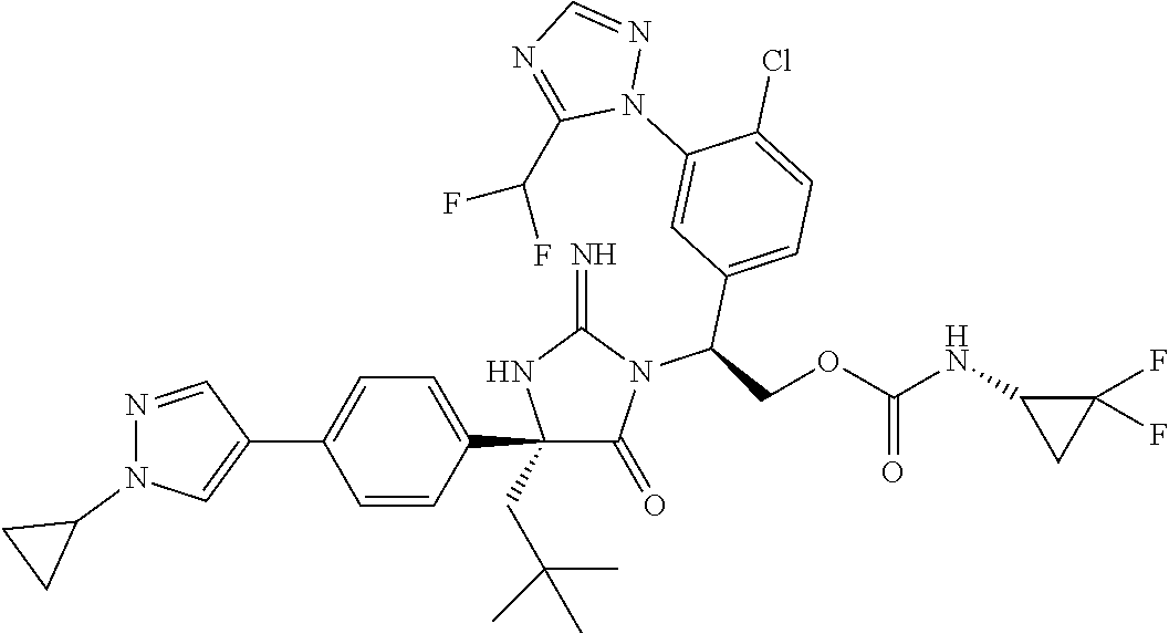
C1(C2=CC=C(C3=CN(C4CC4)N=C3)C=C2)(CC(C)(C)C)C(=O)N(C(COC(NC2CC2(F)F)=O)C2=CC=C(Cl)C(N3N=CN=C3C(F)F)=C2)C(=N)N1
